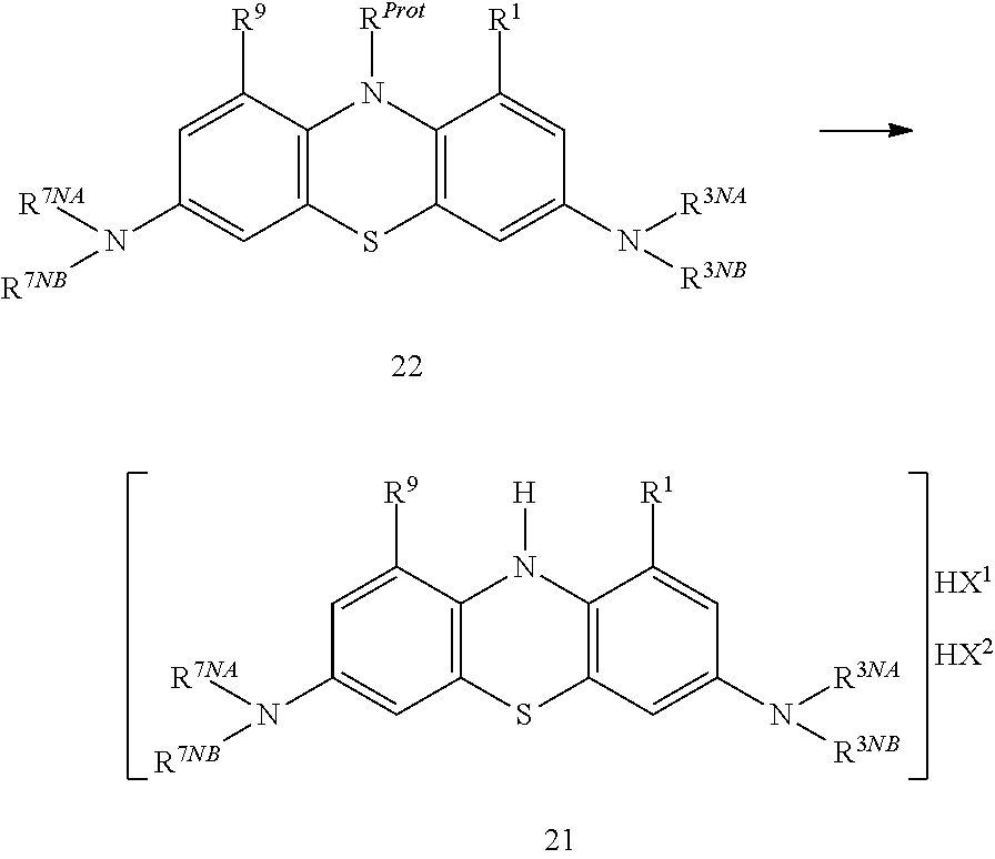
C1=C([R9])C2=C(C=C1N([R7NA])[R7NB])SC1=C(N2[H])C([R1])=CC(N([R3NA])[R3NB])=C1.[HX1].[HX2].C1=C([R9])C2=C(C=C1N([R7NA])[R7NB])SC1=C(N2[RProt])C([R1])=CC(N([R3NA])[R3NB])=C1
